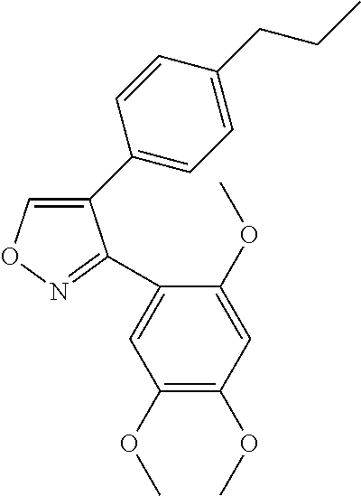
C1(C2=CC=C(CCC)C=C2)=CON=C1C1=CC(OC)=C(OC)C=C1OC
